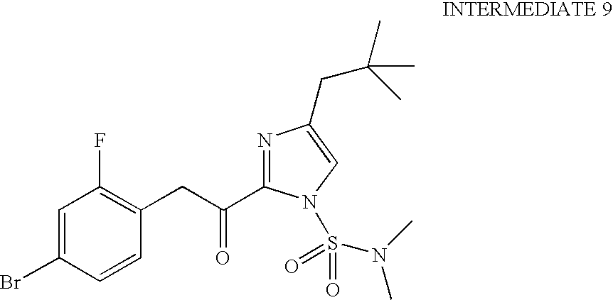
N1=C(C(CC2=C(F)C=C(Br)C=C2)=O)N(S(=O)(=O)N(C)C)C=C1CC(C)(C)C
